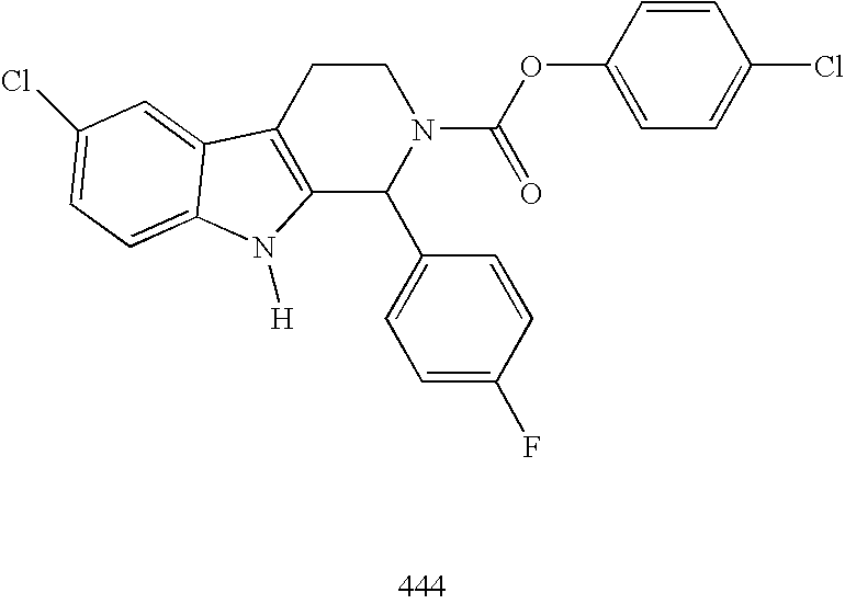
C12=C(CCN(C(OC3=CC=C(Cl)C=C3)=O)C1C1=CC=C(F)C=C1)C1=CC(Cl)=CC=C1N2[H]
